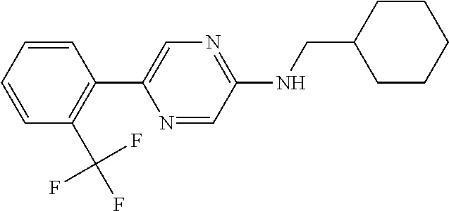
C1=CC=CC(C2=CN=C(NCC3CCCCC3)C=N2)=C1C(F)(F)F
